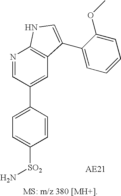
C1=C(C2=CC3=C(N=C2)NC=C3C2=CC=CC=C2OC)C=CC([SO2]N)=C1
